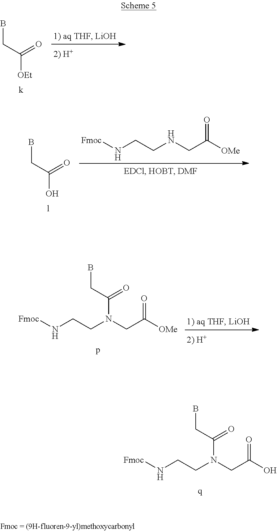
C(=O)(CB)[OEt].N(CCN(CC([OMe])=O)C(=O)CB)[Fmoc].N(CCNCC([OMe])=O)[Fmoc].C(=O)(CB)O.N(CCN(CC(O)=O)C(=O)CB)[Fmoc]
